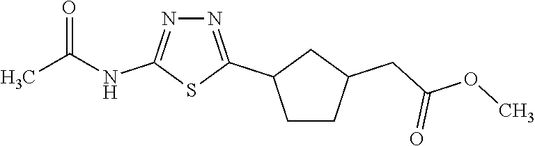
C1CC(CC(OC)=O)CC1C1=NN=C(NC(C)=O)S1
